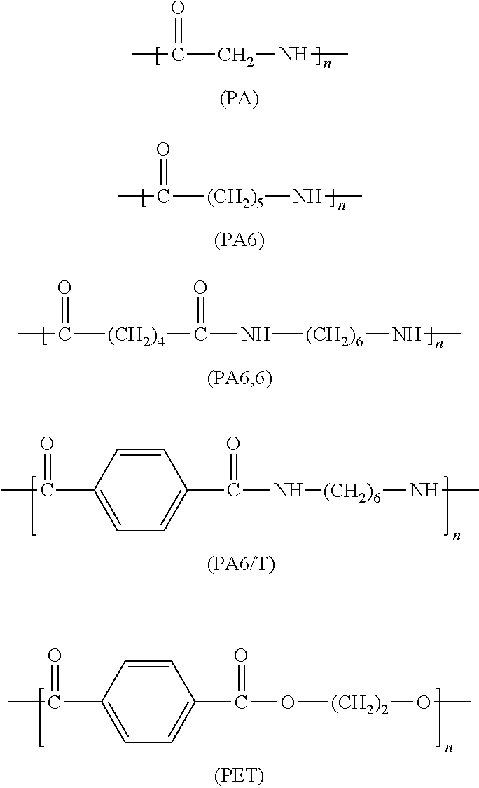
O=C(C)CNC.O=C(C)[(CH2)5]NC.O=C(C)[(CH2)4]C(=O)N[(CH2)6]NC.O=C(C)C1=CC=C(C(=O)N[(CH2)6]NC)C=C1.O=C(C)C1=CC=C(C(=O)O[(CH2)2]OC)C=C1
